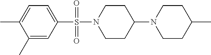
C1=C(C)C(C)=CC(S(N2CCC(N3CCC(C)CC3)CC2)(=O)=O)=C1
